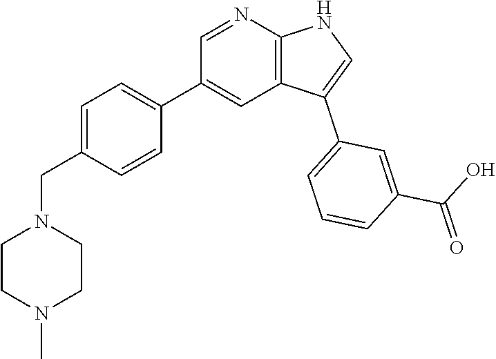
C1=C(CN2CCN(C)CC2)C=CC(C2=CC3=C(N=C2)NC=C3C2=CC=CC(C(O)=O)=C2)=C1
